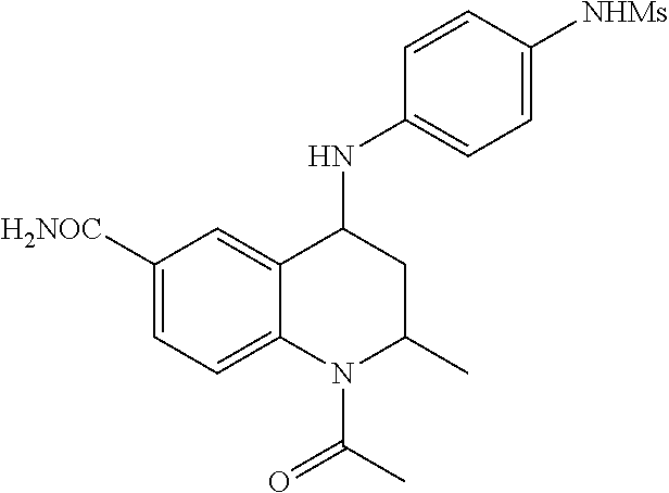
C1([H2NOC])=CC=C2C(=C1)C(NC1=CC=C([NHMs])C=C1)CC(C)N2C(C)=O
